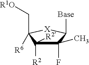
C1(F)(C)C([R2])([R2])C(C[R1O])([R6])[X]C1[Base]
